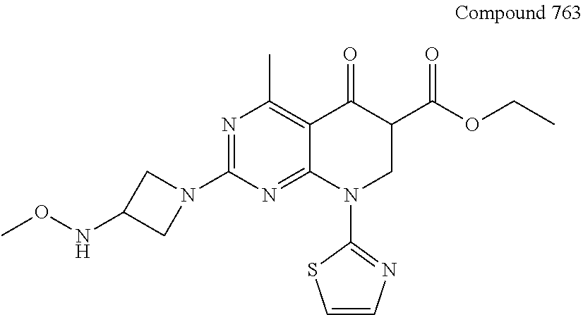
N1=C(N2CC(NOC)C2)N=C2C(=C1C)C(=O)C(C(OCC)=O)CN2C1=NC=CS1
